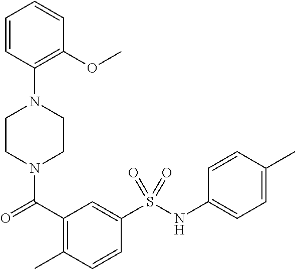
C1CN(C(=O)C2=C(C)C=CC(S(NC3=CC=C(C)C=C3)(=O)=O)=C2)CCN1C1=C(OC)C=CC=C1
